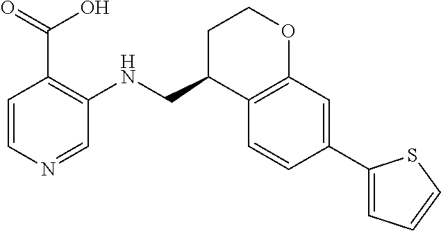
C1=CN=CC(NCC2C3=C(OCC2)C=C(C2=CC=CS2)C=C3)=C1C(=O)O
